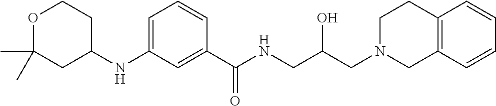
C1(NC2CCOC(C)(C)C2)=CC=CC(C(NCC(CN2CCC3=C(C2)C=CC=C3)O)=O)=C1
